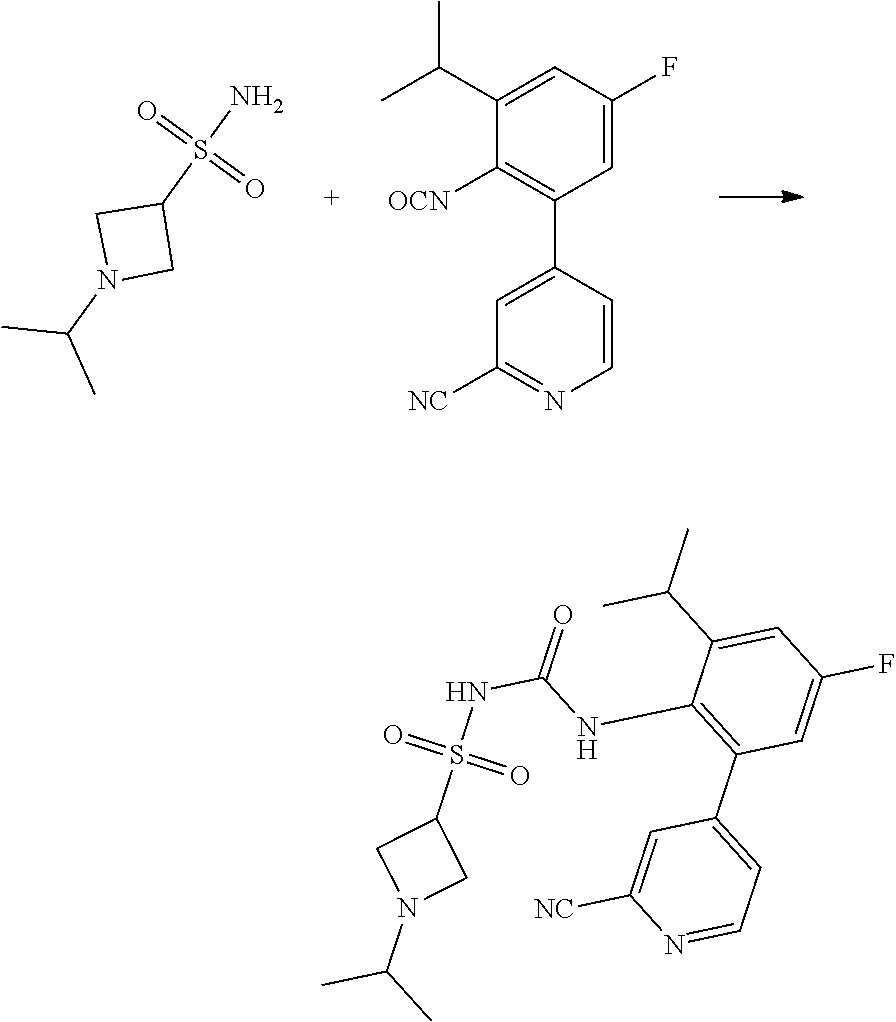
S(=O)(N)(=O)C1CN(C(C)C)C1.C1=C(C2=C([OCN])C(C(C)C)=CC(F)=C2)C=CN=C1[NC].S(=O)(C1CN(C(C)C)C1)(=O)NC(=O)NC1=C(C2=CC=NC([NC])=C2)C=C(F)C=C1C(C)C
